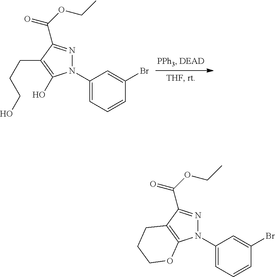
N1(C2=CC=CC(Br)=C2)N=C(C(OCC)=O)C(CCCO)=C1O.N1(C2=CC=CC(Br)=C2)N=C(C(OCC)=O)C2=C1OCCC2
